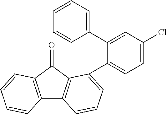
C12=C(C(=O)C3=C1C=CC=C3C1=CC=C(Cl)C=C1C1=CC=CC=C1)C=CC=C2
